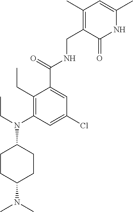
C1(CC)=C(N(CC)C2CCC(N(C)C)CC2)C=C(Cl)C=C1C(=O)NCC1=C(C)C=C(C)NC1=O
